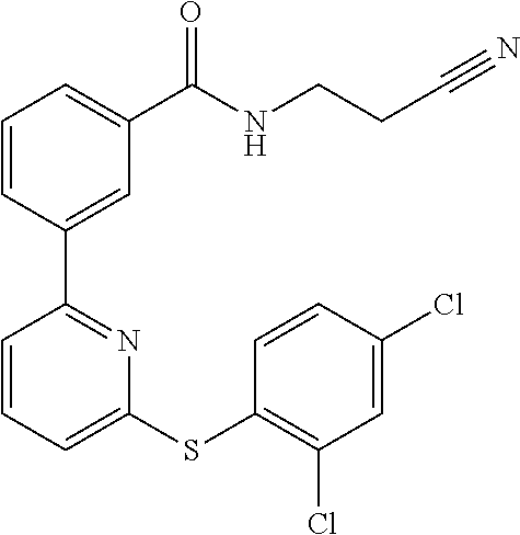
C1=CC(C2=NC(SC3=C(Cl)C=C(Cl)C=C3)=CC=C2)=CC(C(NCCC#N)=O)=C1
